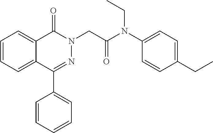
C1=CC=C2C(=C1)C(=O)N(CC(N(C1=CC=C(CC)C=C1)CC)=O)N=C2C1=CC=CC=C1
